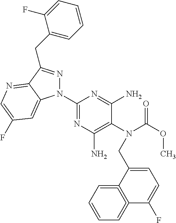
C1(N2N=C(CC3=CC=CC=C3F)C3=NC=C(F)C=C23)=NC(N)=C(N(C(OC)=O)CC2=CC=C(F)C3=C2=CC=CC=3)C(N)=N1
